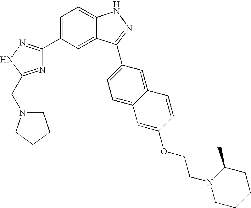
C1(C2=CC=C3C(=C2)C(C2=CC=C4C(=C2)C=CC(OCCN2CCCCC2C)=C4)=NN3)=NNC(CN2CCCC2)=N1
